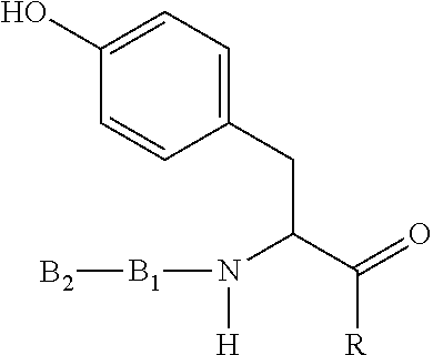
C1(CC(C(=O)[R])N([H])[B1][B2])=CC=C(O)C=C1
